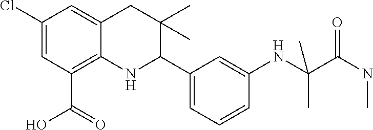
C1(Cl)=CC(C(O)=O)=C2C(=C1)CC(C)(C)C(C1=CC=CC(NC(C(NC)=O)(C)C)=C1)N2
